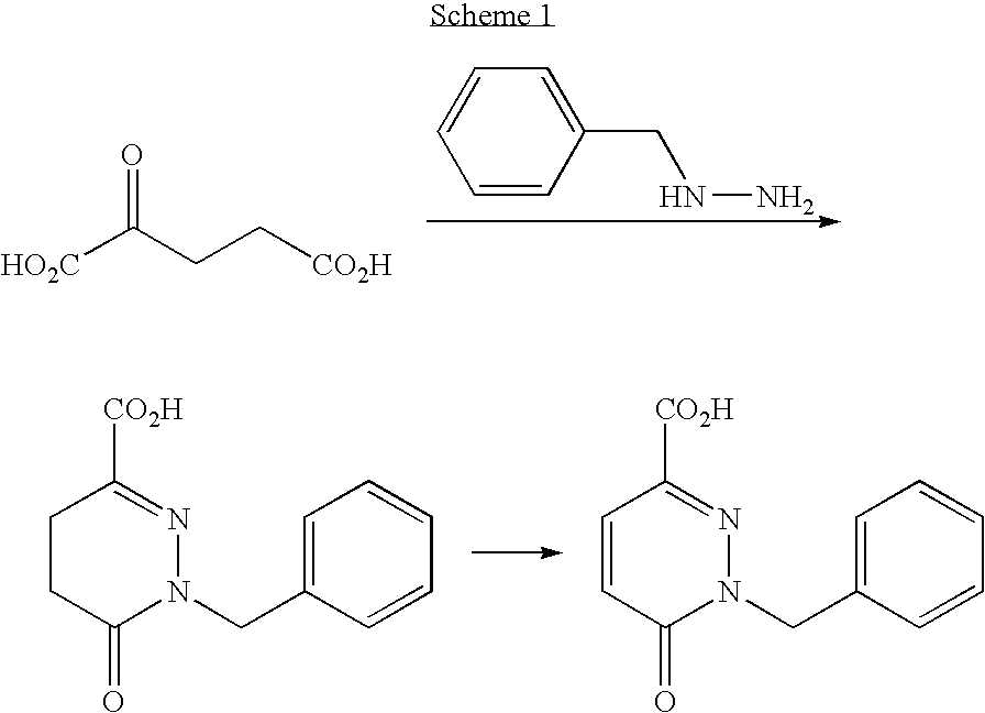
[HO2C]C(CC[CO2H])=O.C1=CC(CNN)=CC=C1.C1CC(=O)N(CC2=CC=CC=C2)N=C1[CO2H].C1=CC(=O)N(CC2=CC=CC=C2)N=C1[CO2H]
